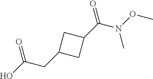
OC(CC1CC(C(N(OC)C)=O)C1)=O
